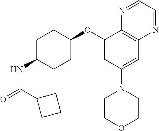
C1(OC2CCC(NC(=O)C3CCC3)CC2)=CC(N2CCOCC2)=CC2=C1N=CC=N2
